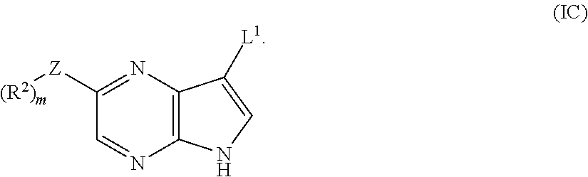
C1=NC2=C(N=C1[Z][(R2)m])C([L1])=CN2
